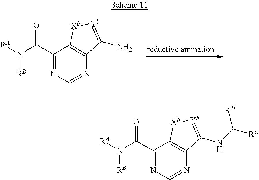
C1(C(=O)N([RB])[RA])=NC=NC2=C1[Xb][Yb]=C2N.C1(C(=O)N([RB])[RA])=NC=NC2=C1[Xb][Yb]=C2NC([RC])[RD]
